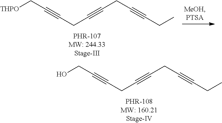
OCC#CCC#CCC#CCC.[THPO]CC#CCC#CCC#CCC
